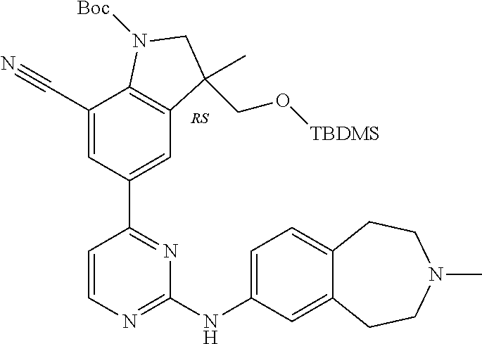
C1=CN=C(NC2=CC=C3C(=C2)CCN(C)CC3)N=C1C1=CC2=C(C(C#N)=C1)N([Boc])CC2(C)CO[TBDMS]
